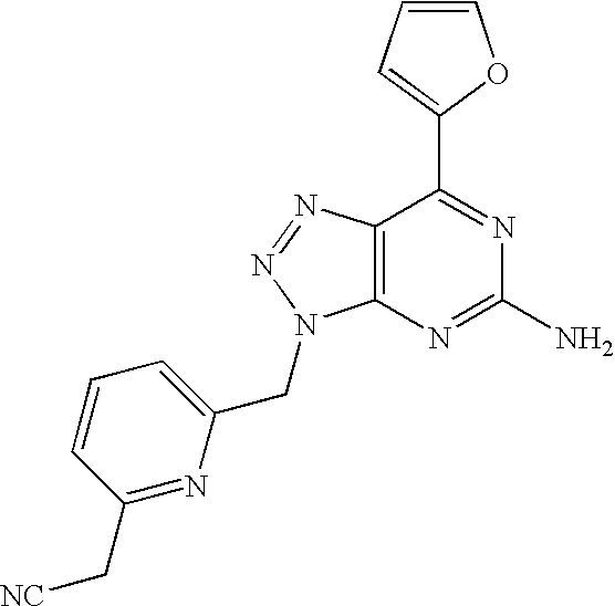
C1=CC=C(C2=NC(N)=NC3=C2N=NN3CC2=CC=CC(C[NC])=N2)O1
